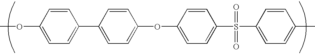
C1=CC(OC)=CC=C1C1=CC=C(OC2=CC=C(S(=O)(=O)C3=CC=C(C)C=C3)C=C2)C=C1
